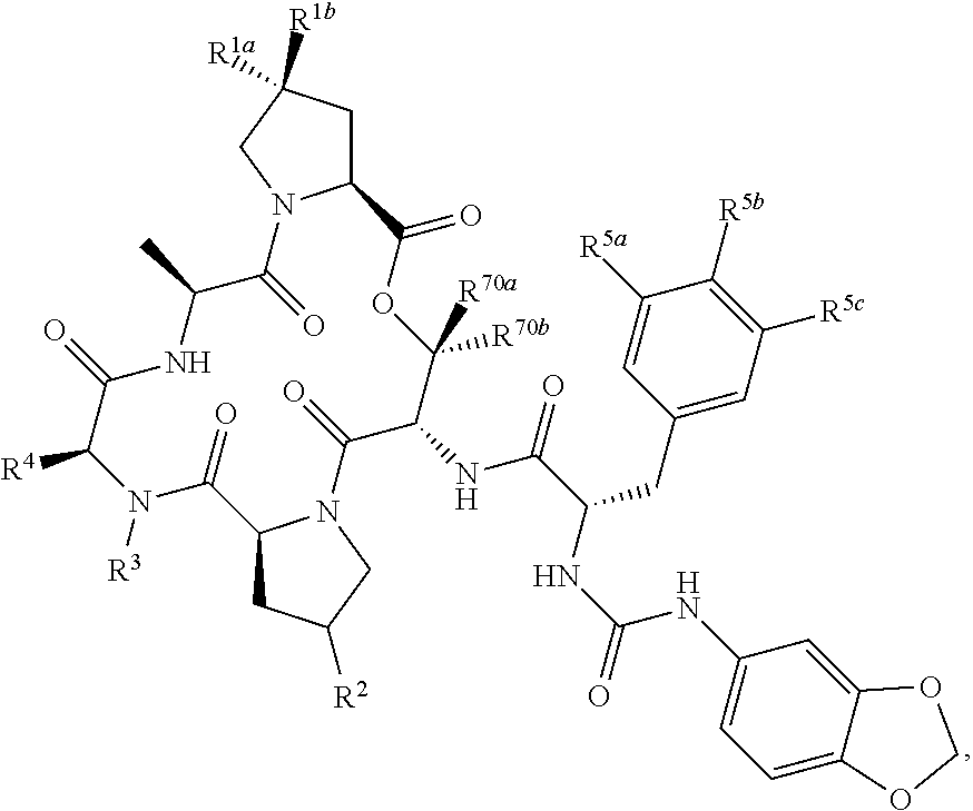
C1C([R1a])([R1b])CN2C1C(=O)OC([R70b])([R70a])C(NC(=O)C(NC(=O)NC1=CC=C3C(=C1)OCO3)CC1=CC([R5c])=C([R5b])C([R5a])=C1)C(=O)N1C(CC([R2])C1)C(=O)N([R3])C([R4])C(=O)NC(C)C2=O
